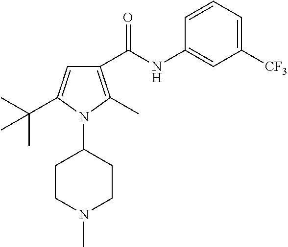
C1(NC(C2=C(C)N(C3CCN(C)CC3)C(C(C)(C)C)=C2)=O)=CC([CF3])=CC=C1
